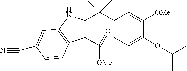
C1(C(C2=C(C([OMe])=O)C3=C(N2)C=C(C#N)C=C3)(C)C)=CC=C(OC(C)C)C([OMe])=C1
